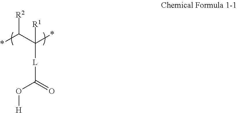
[R2]C(C(*)([L]C(O[H])=O)[R1])*
